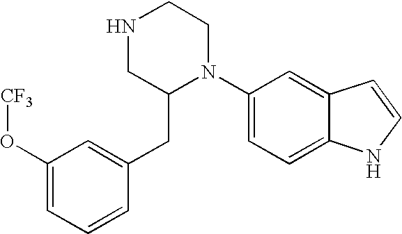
C1(O[CF3])=CC=CC(CC2N(C3=CC=C4C(=C3)C=CN4)CCNC2)=C1
